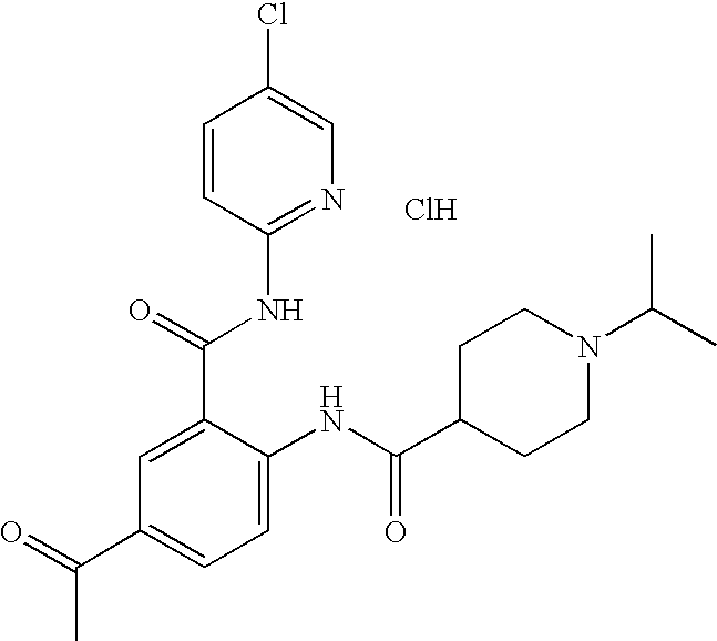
C1(C(=O)NC2=NC=C(Cl)C=C2)=CC(C(C)=O)=CC=C1NC(C1CCN(C(C)C)CC1)=O.Cl
